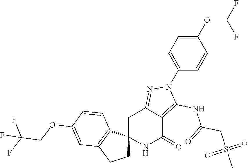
C12(NC(=O)C3=C(NC(CS(C)(=O)=O)=O)N(C4=CC=C(OC(F)F)C=C4)N=C3C1)CCC1=C2C=CC(OCC(F)(F)F)=C1
